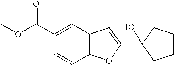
C(C1=CC2=C(C=C1)OC(C1(O)CCCC1)=C2)(=O)OC
